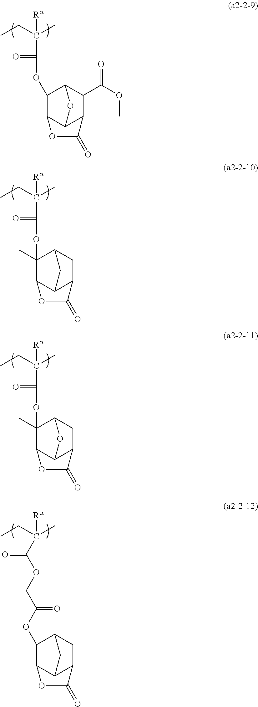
CCC(C)([Ra])C(=O)OC1C2C3C(C(C(OC)=O)C1O3)C(=O)O2.CCC(C)([Ra])C(=O)OC1(C)C2C3C(CC1C3)C(=O)O2.CCC(C)([Ra])C(=O)OC1(C)C2C3C(CC1O3)C(=O)O2.CCC(C)([Ra])C(OCC(OC1C2C3C(CC1C3)C(=O)O2)=O)=O
